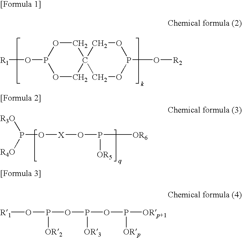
O1CC2(COP1O[R1])COP(O[R2])OC2.P(O[X]OP([OR6])[OR5])([R4O])[R3O].[R1]OP(OP(OP([ORp+1])[ORp])[OR3])[OR2]
